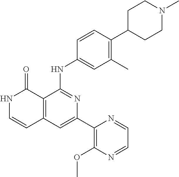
C1=CC(NC2=NC(C3=C(OC)N=CC=N3)=CC3=C2C(=O)NC=C3)=CC(C)=C1C1CCN(C)CC1
